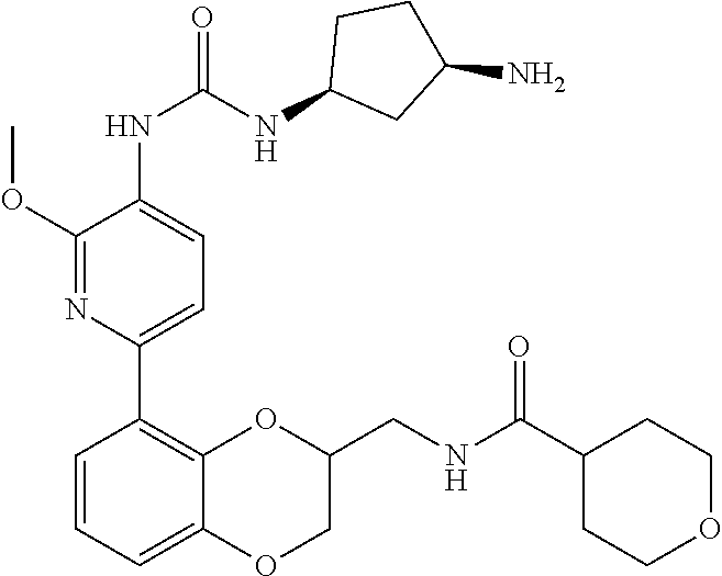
COC1=NC(C2=C3OC(CNC(C4CCOCC4)=O)COC3=CC=C2)=CC=C1NC(=O)NC1CCC(N)C1
